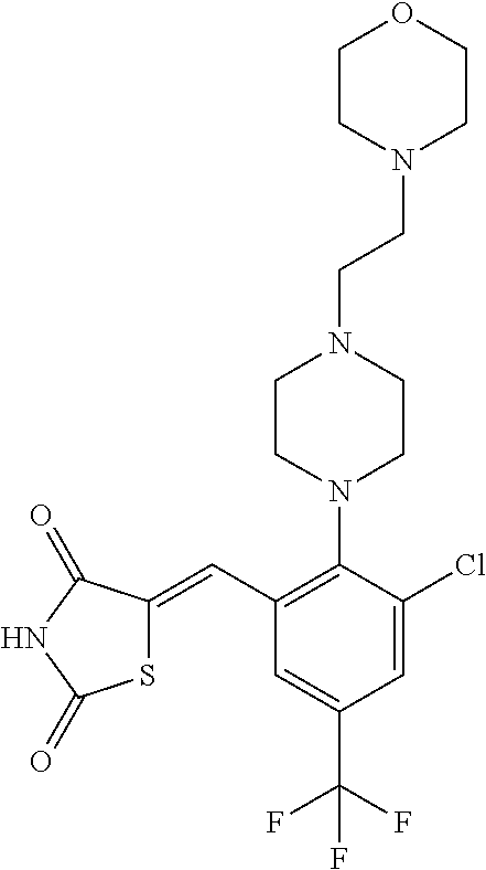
N1(C2=C(C=C3SC(=O)NC3=O)C=C(C(F)(F)F)C=C2Cl)CCN(CCN2CCOCC2)CC1
